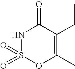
N1S(=O)(=O)OC(C)=C(CC)C1=O
